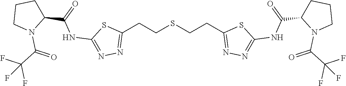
C1(CCSCCC2=NN=C(NC(=O)C3N(C(C(F)(F)F)=O)CCC3)S2)=NN=C(NC(C2CCCN2C(C(F)(F)F)=O)=O)S1
